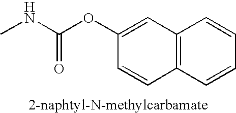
C12=C(C=CC=C1)C=CC(OC(NC)=O)=C2
